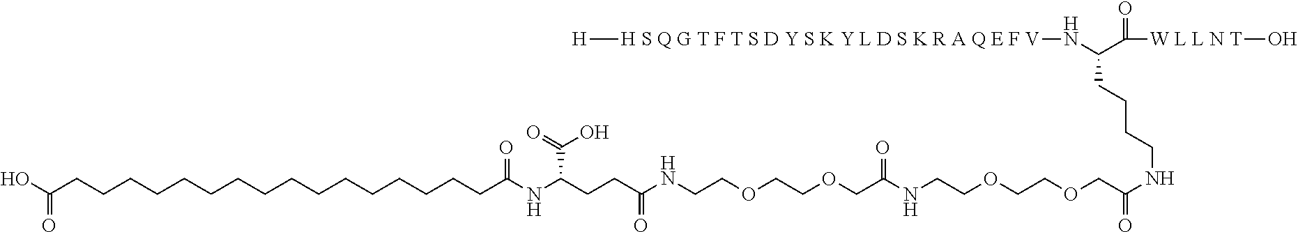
[H S Q G T F T S D Y S K Y L D S K R A Q E F V](NC(C(=O)[W L L N T]O)CCCCNC(COCCOCCNC(=O)COCCOCCNC(CCC(NC(CCCCCCCCCCCCCCCCC(O)=O)=O)C(O)=O)=O)=O)[H]
